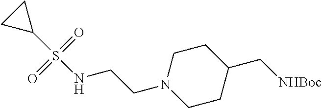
C1CC(C[NHBoc])CCN1CCNS(C1CC1)(=O)=O
